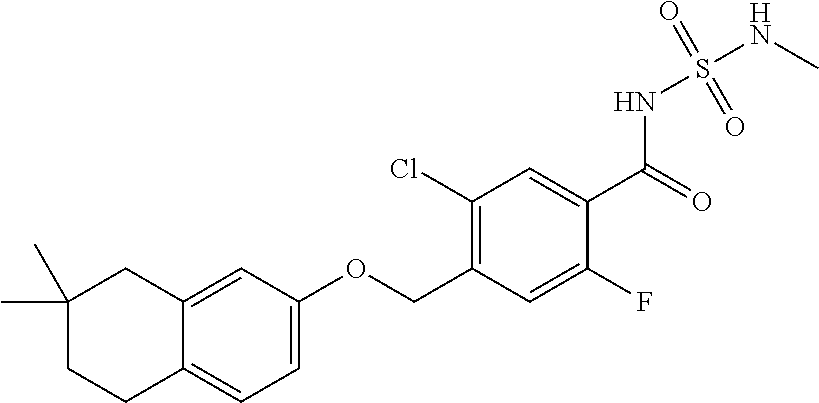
C1(F)=CC(COC2=CC=C3C(=C2)CC(C)(C)CC3)=C(Cl)C=C1C(NS(NC)(=O)=O)=O
